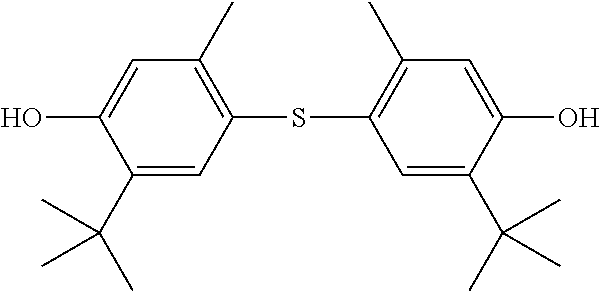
C1=C(O)C(C(C)(C)C)=CC(SC2=C(C)C=C(O)C(C(C)(C)C)=C2)=C1C
